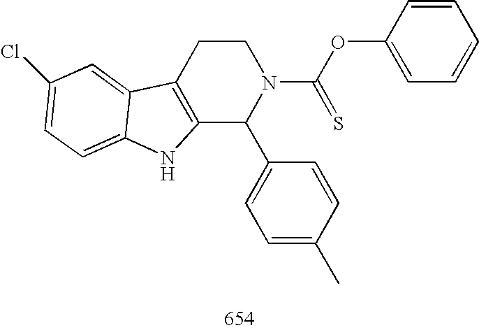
C12=C(CCN(C(OC3=CC=CC=C3)=S)C1C1=CC=C(C)C=C1)C1=CC(Cl)=CC=C1N2
